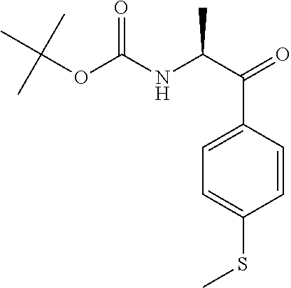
CC(C)(C)OC(NC(C(=O)C1=CC=C(SC)C=C1)C)=O
